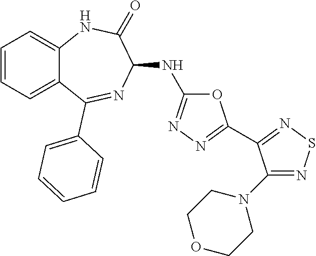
O1C(NC2C(=O)NC3=CC=CC=C3C(C3=CC=CC=C3)=N2)=NN=C1C1=NSN=C1N1CCOCC1
